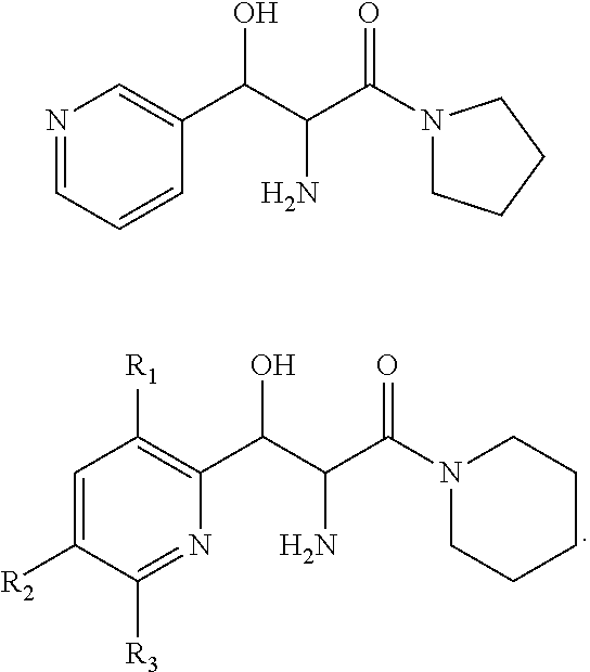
N1(C(C(C(C2=C([R1])C=C([R2])C([R3])=N2)O)N)=O)CCCCC1.N1(C(C(C(C2=CN=CC=C2)O)N)=O)CCCC1
